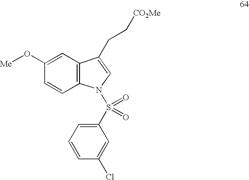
C1(O[Me])=CC2=C(C=C1)N(S(=O)(C1=CC=CC(Cl)=C1)=O)C=C2CC[CO2Me]
